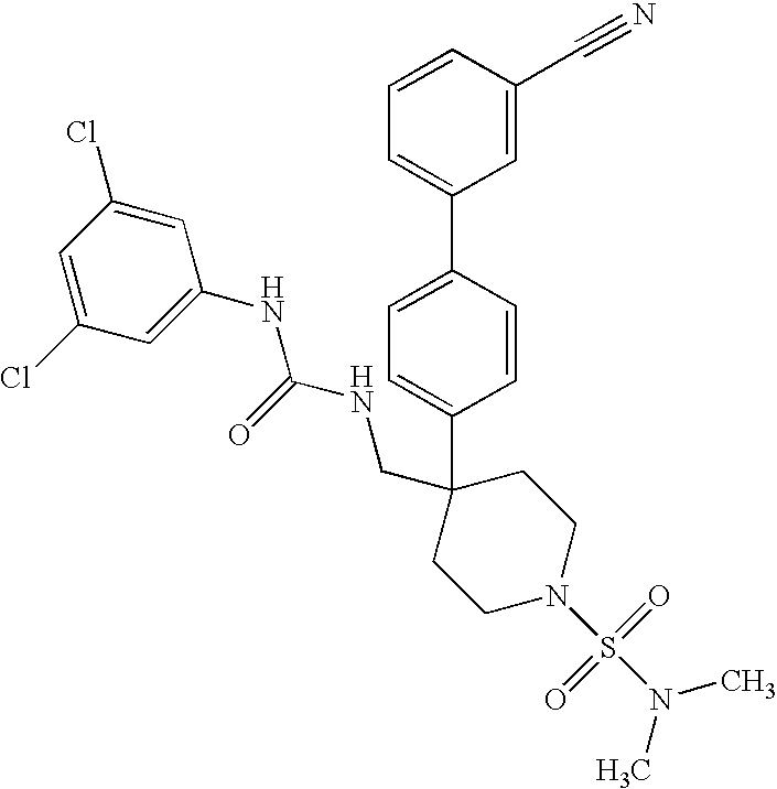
C1=CC(C2=CC=CC(C#N)=C2)=CC=C1C1(CNC(NC2=CC(Cl)=CC(Cl)=C2)=O)CCN(S(N(C)C)(=O)=O)CC1
